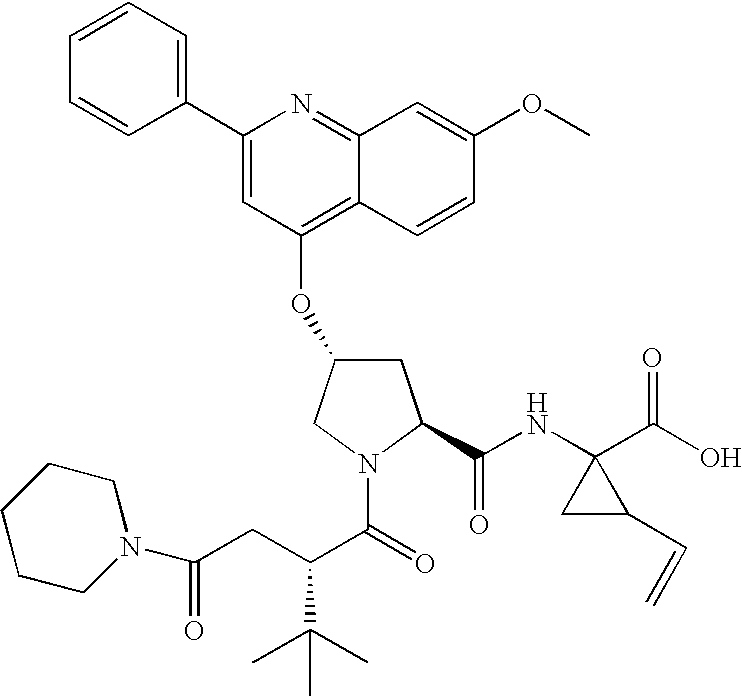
C1=CC=C(C2=CC(OC3CC(C(NC4(C(O)=O)CC4C=C)=O)N(C(=O)C(CC(=O)N4CCCCC4)C(C)(C)C)C3)=C3C(=N2)C=C(OC)C=C3)C=C1
